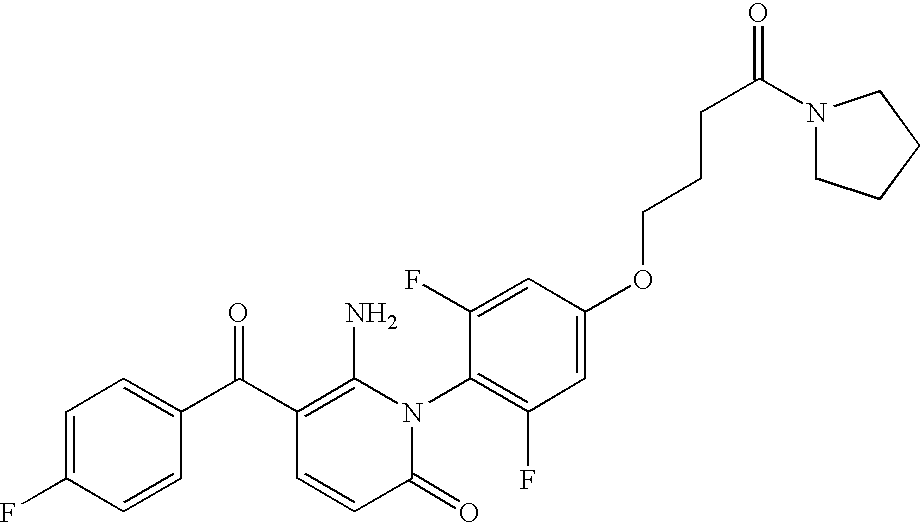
C1=C(C(C2=C(N)N(C3=C(F)C=C(OCCCC(=O)N4CCCC4)C=C3F)C(=O)C=C2)=O)C=CC(F)=C1
